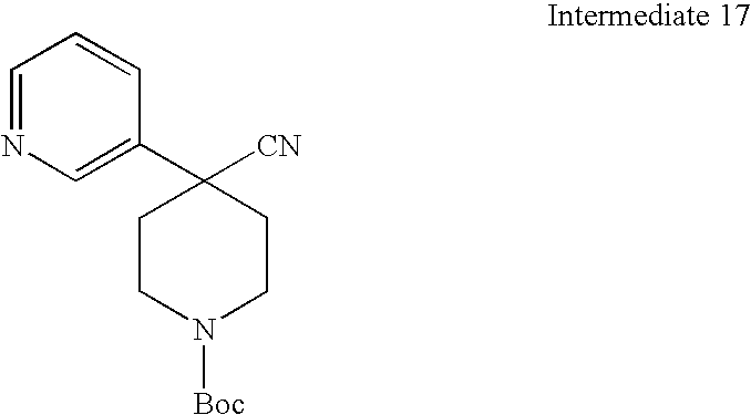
C1=NC=C(C2([CN])CCN([Boc])CC2)C=C1
